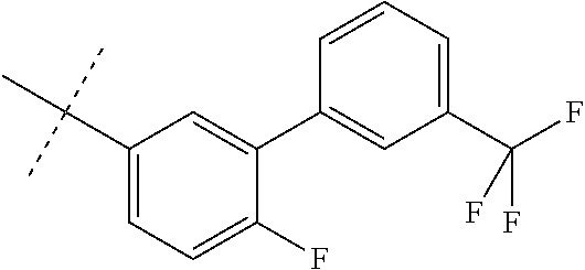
C1(C(C)(C)C)=CC=C(F)C(C2=CC(C(F)(F)F)=CC=C2)=C1
